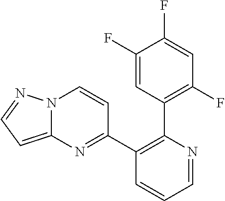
C1(F)=CC(C2=C(C3=NC4=CC=NN4C=C3)C=CC=N2)=C(F)C=C1F
